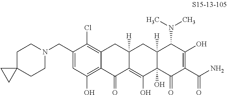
C1(CN2CCC3(CC2)CC3)=CC(O)=C2C(=C1Cl)CC1([H])C(=C(O)C3(O)C([H])(C1)C(N(C)C)C(O)=C(C(N)=O)C3=O)C2=O
